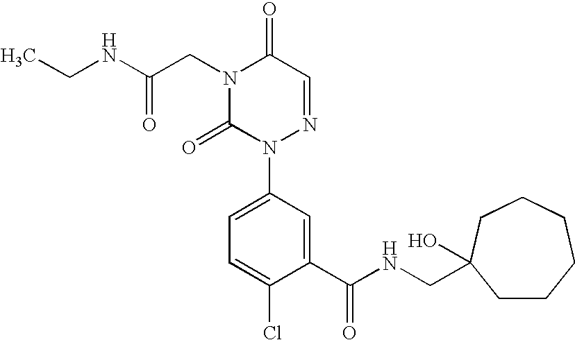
C1(C(NCC2(O)CCCCCC2)=O)=CC(N2N=CC(=O)N(CC(NCC)=O)C2=O)=CC=C1Cl
